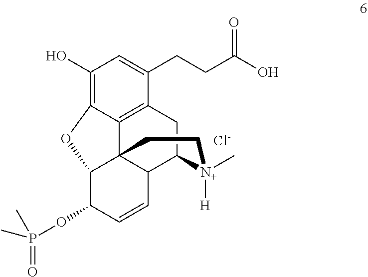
C1(O)=C2C3=C(C(CCC(O)=O)=C1)CC1C4C3(C(C(OP(=O)(C)C)C=C4)O2)CC[N+]1(C)[H].[Cl-]
